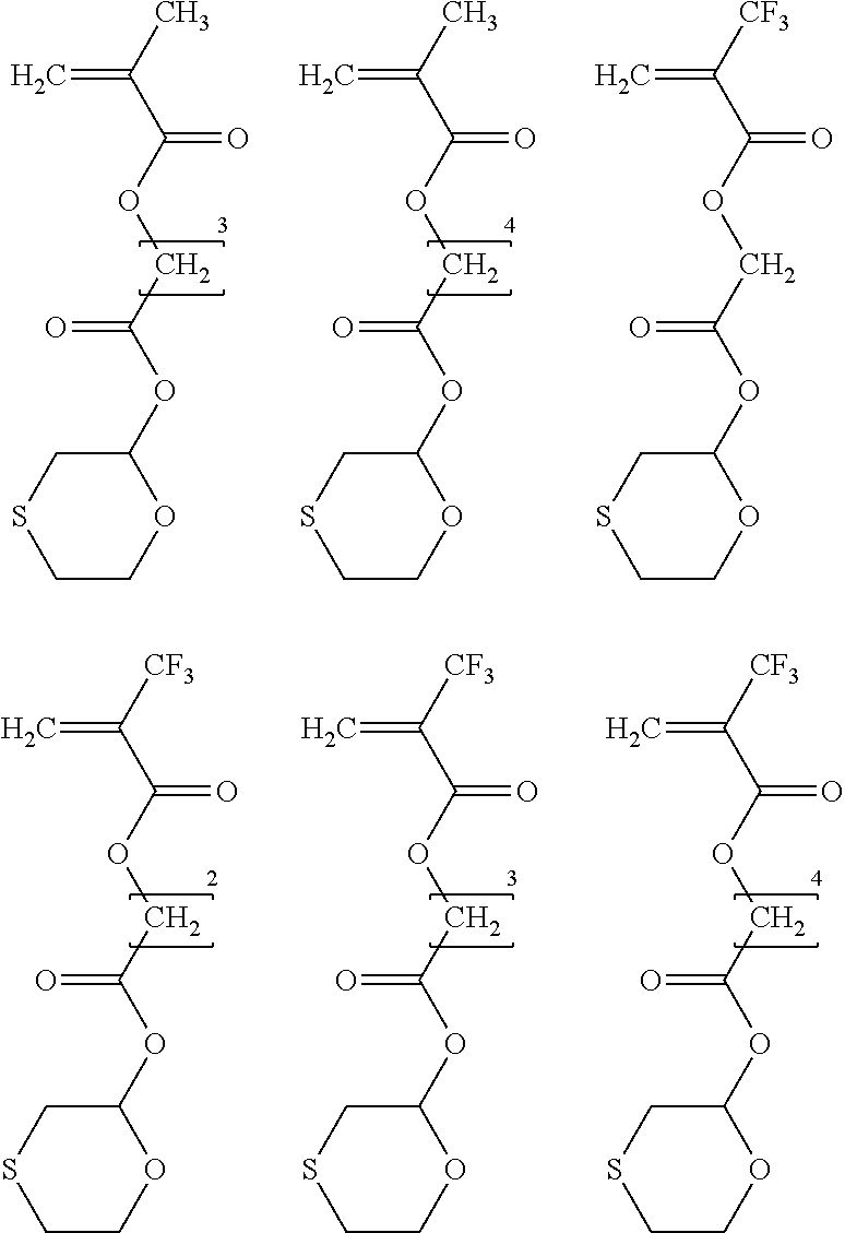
C1SCCOC1OC(COC(C(C)=C)=O)=O.C1SCCOC1OC(COC(C(C)=C)=O)=O.C1SCCOC1OC(COC(C([CF3])=C)=O)=O.C1SCCOC1OC(COC(C([CF3])=C)=O)=O.C1SCCOC1OC(COC(C([CF3])=C)=O)=O.C1SCCOC1OC(COC(C([CF3])=C)=O)=O
